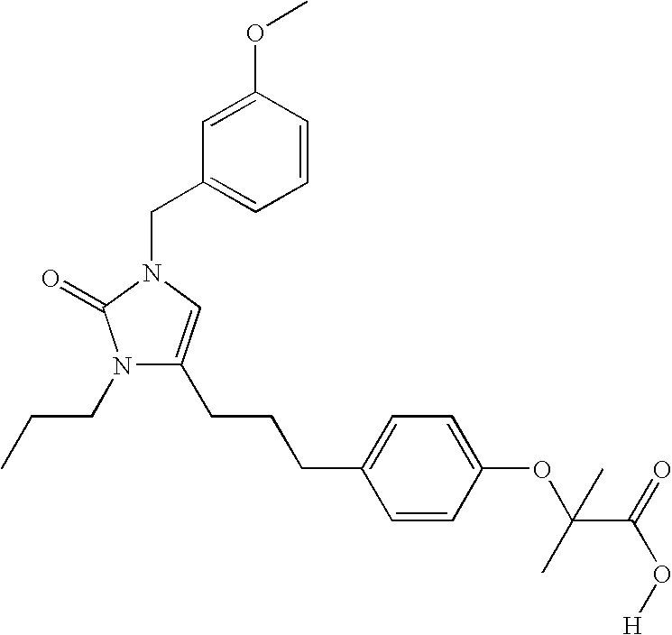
N1(CCC)C(CCCC2=CC=C(OC(C(=O)O[H])(C)C)C=C2)=CN(CC2=CC=CC(OC)=C2)C1=O
